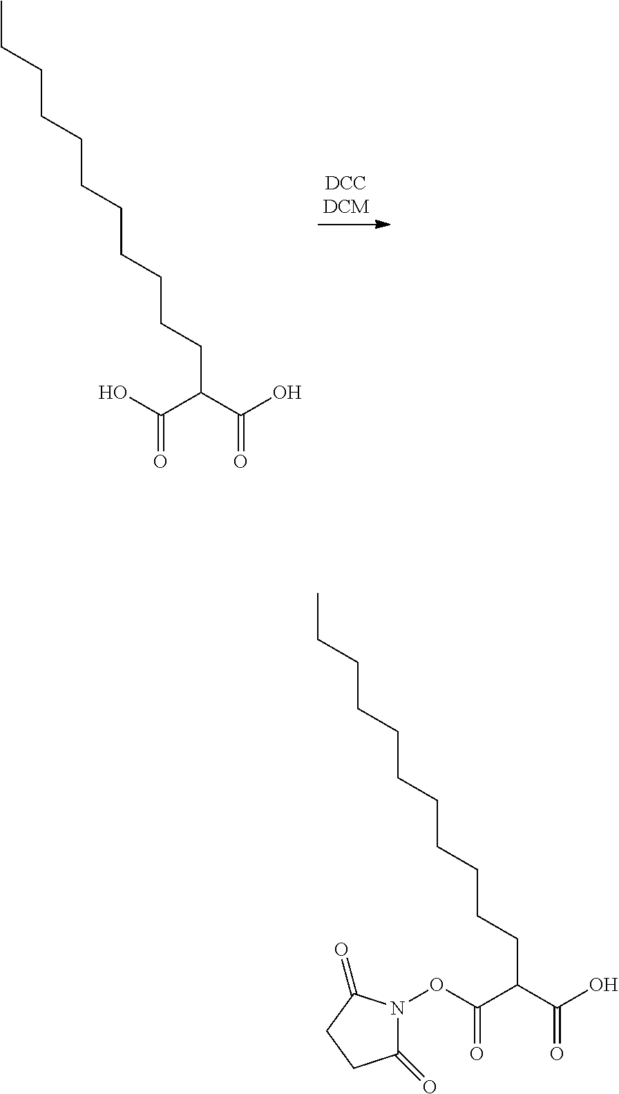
OC(C(C(O)=O)CCCCCCCCCCC)=O.O(C(C(C(O)=O)CCCCCCCCCCC)=O)N1C(=O)CCC1=O
